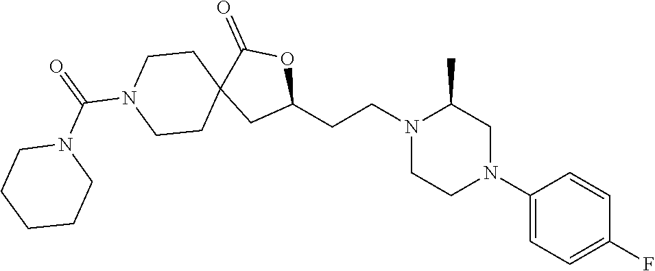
C1(N2CC(C)N(CCC3OC(=O)C4(C3)CCN(C(=O)N3CCCCC3)CC4)CC2)=CC=C(F)C=C1
